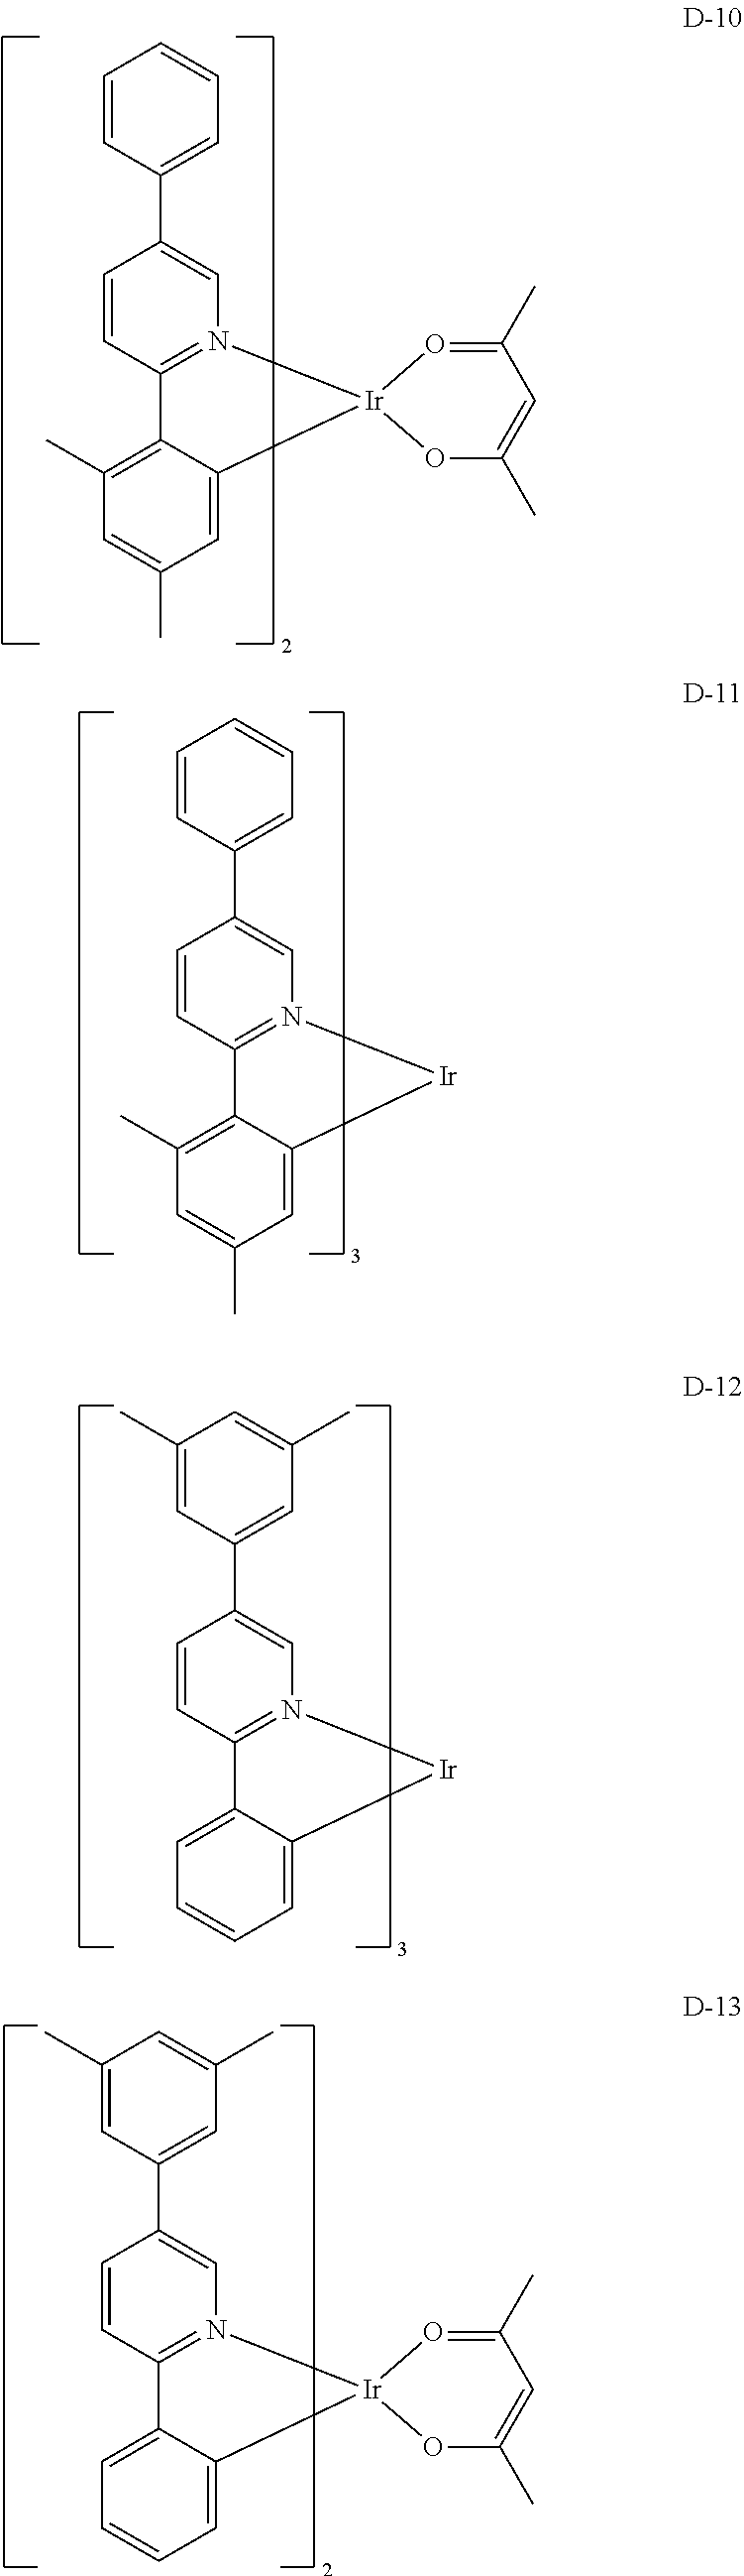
C1(C2=CC=CC=C2)=CN2=C(C=C1)C1=C(C)C=C(C)C=C1[Ir]21OC(C)=CC(C)=O1.C1(C2=CC(C)=CC(C)=C2)=CN2=C(C=C1)C1=CC=CC=C1[Ir]2.C1(C2=CC(C)=CC(C)=C2)=CN2=C(C=C1)C1=CC=CC=C1[Ir]21OC(C)=CC(C)=O1.C1(C2=CC=CC=C2)=CN2=C(C=C1)C1=C(C)C=C(C)C=C1[Ir]2
